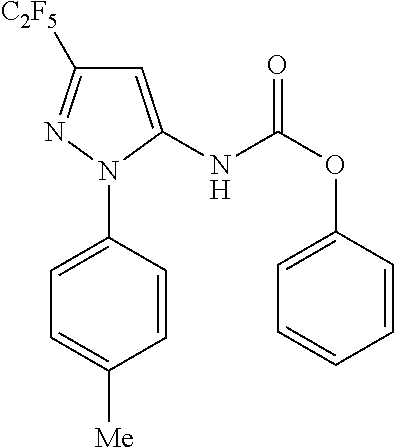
C1=C(NC(OC2=CC=CC=C2)=O)N(C2=CC=C([Me])C=C2)N=C1[C2F5]
